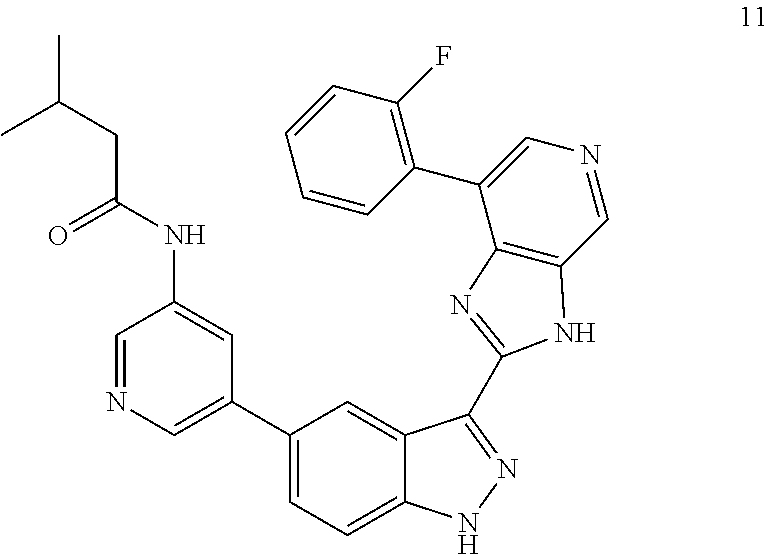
C1(C2=CN=CC(NC(CC(C)C)=O)=C2)=CC=C2C(=C1)C(C1=NC3=C(C=NC=C3C3=C(F)C=CC=C3)N1)=NN2
